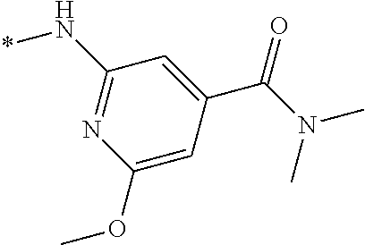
C1(N*)=NC(OC)=CC(C(=O)N(C)C)=C1
